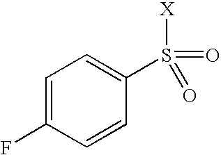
C1=C(F)C=CC(S([X])(=O)=O)=C1
